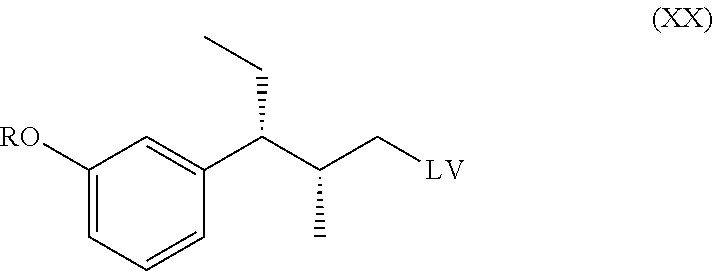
C1([RO])=CC=CC(C(C(C[LV])C)CC)=C1
